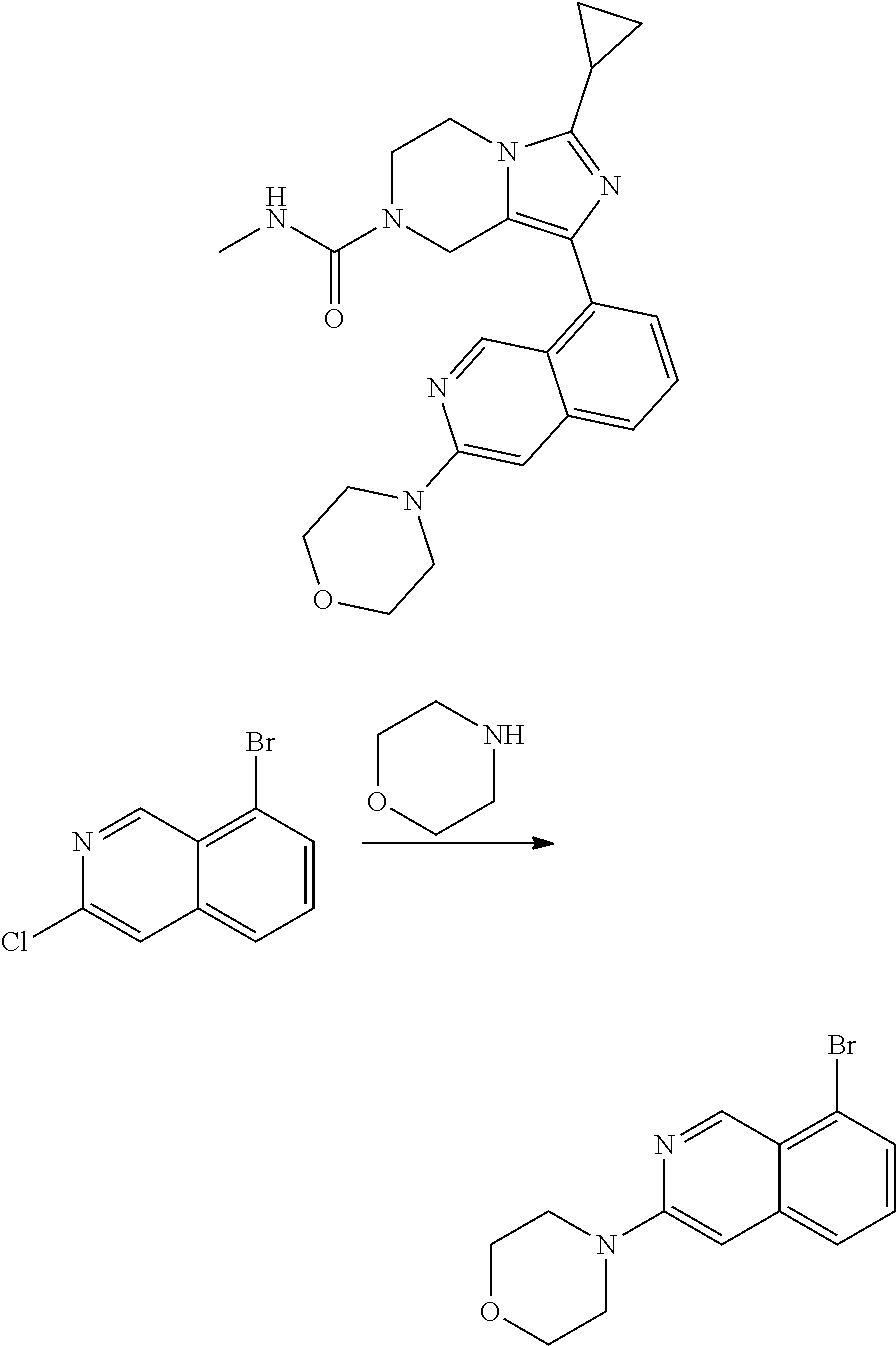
C1OCCNC1.C12=C(Br)C=CC=C1C=C(Cl)N=C2.C1N(C(NC)=O)CC2=C(C3=C4C(=CC=C3)C=C(N3CCOCC3)N=C4)N=C(C3CC3)N2C1.C12=C(Br)C=CC=C1C=C(N1CCOCC1)N=C2
